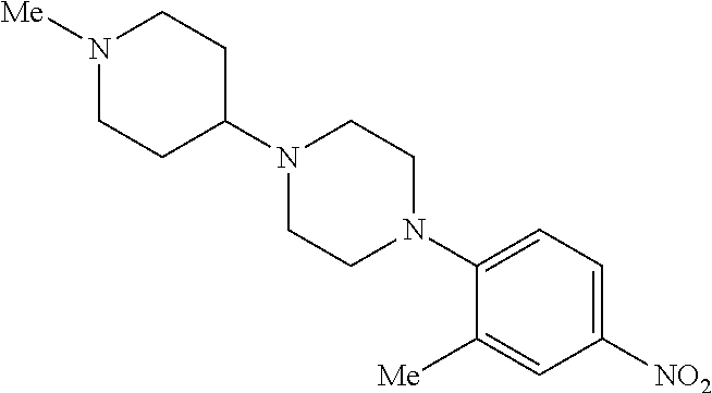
[Me]C1=CC([NO2])=CC=C1N1CCN(C2CCN([Me])CC2)CC1
